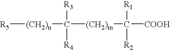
[R5][(CH2)n]C([(CH2)m]C([COOH])([R1])[R2])([R3])[R4]
